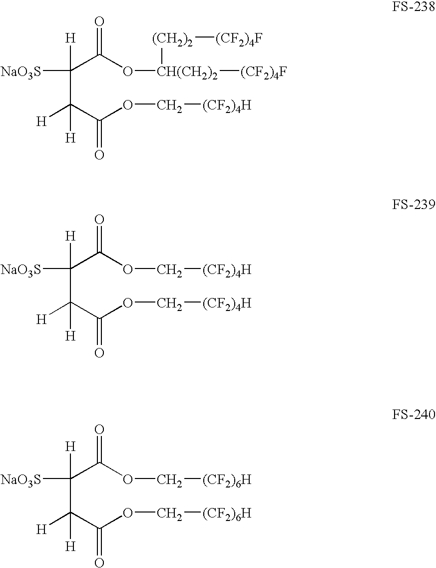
C(C(C(OC[(CF2)4H])=O)([H])[H])(C(O[CH(CH2)2]([(CF2)4F])[(CH2)2][(CF2)4F])=O)([H])[NaO3S].C(C(C(OC[(CF2)4H])=O)([H])[H])(C(OC[(CF2)4H])=O)([H])[NaO3S].C(C(C(OC[(CF2)6H])=O)([H])[H])(C(OC[(CF2)6H])=O)([H])[NaO3S]
